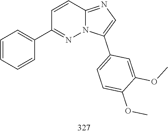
C1(C2=CC=CC=C2)=NN2C(=NC=C2C2=CC=C(OC)C(OC)=C2)C=C1
